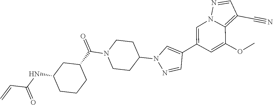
C1=C(C2=CN(C3CCN(C(C4CC(NC(C=C)=O)CCC4)=O)CC3)N=C2)C=C(OC)C2=C(C#N)C=NN12
